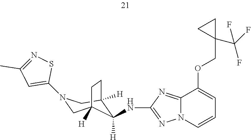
C12=NC(NC3([H])C4([H])CN(C5=CC(C)=NS5)CC3([H])CC4)=NN1C=CC=C2OCC1(C(F)(F)F)CC1
